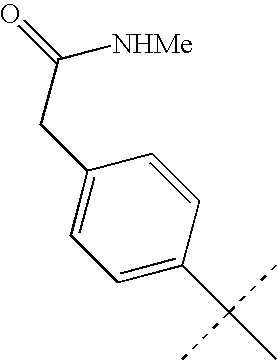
C1=C(C(C)(C)C)C=CC(CC(=O)[NHMe])=C1
